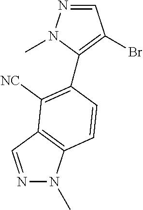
N1=CC(Br)=C(C2=C([NC])C3=C(N(C)N=C3)C=C2)N1C
